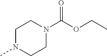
C1N(C)CCN(C(OCC)=O)C1
